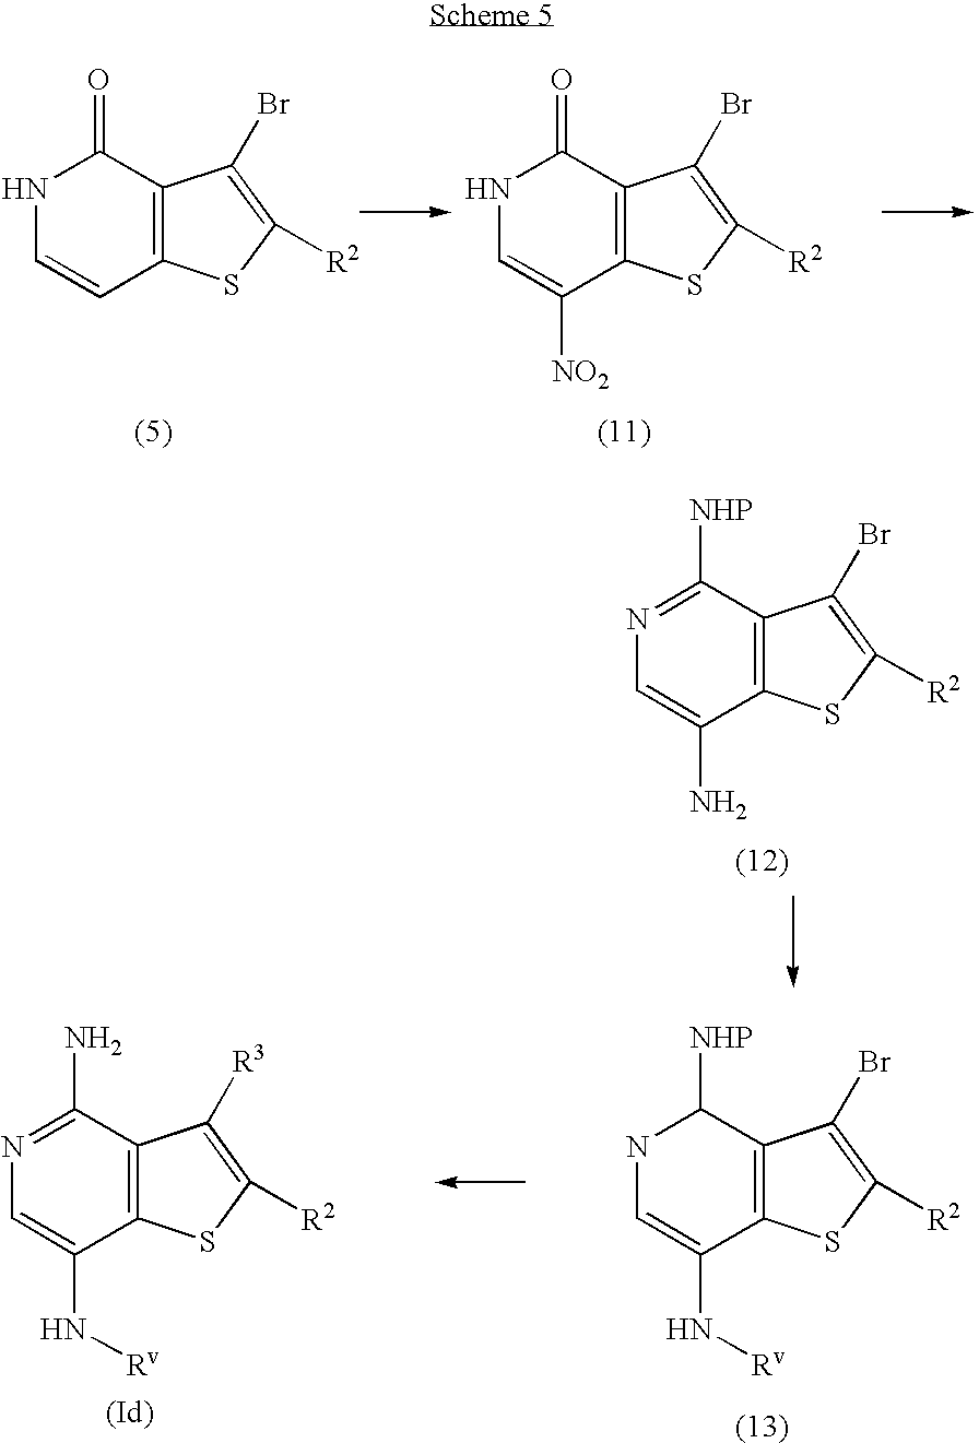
C12=C(SC([R2])=C1Br)C=CNC2=O.C12=C(SC([R2])=C1Br)C([NO2])=CNC2=O.C12=C(SC([R2])=C1Br)C(N)=CN=C2[NHP].C12=C(SC([R2])=C1[R3])C(N[Rv])=CN=C2N.C12=C(SC([R2])=C1Br)C(N[Rv])=CNC2[NHP]
